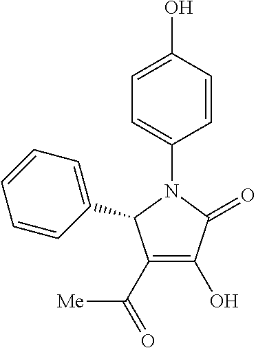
C1=C(O)C=CC(N2C(C3=CC=CC=C3)C(C(=O)[Me])=C(O)C2=O)=C1
